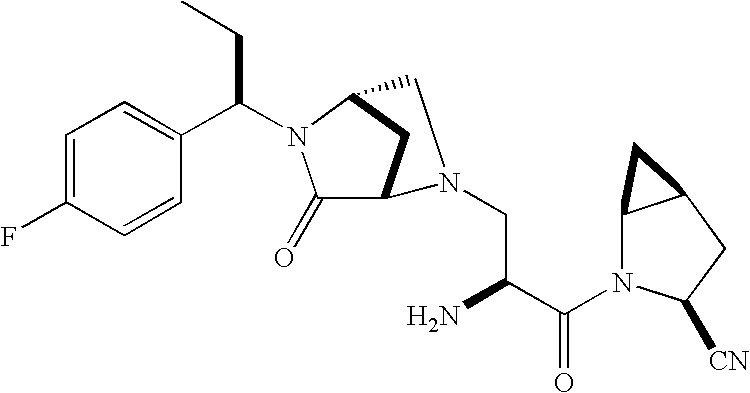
C1=C(F)C=CC(C(CC)N2C(=O)C3CC2CN3CC(N)C(N2C3C(CC2[CN])C3)=O)=C1
